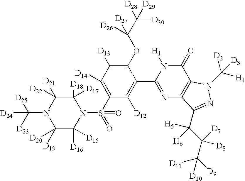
C1([D17])([D18])C([D22])([D21])N(C([D23])([D25])[D24])C([D20])([D19])C([D16])([D15])N1S(C1=C([D14])C([D13])=C(OC(C([D28])([D30])[D29])([D27])[D26])C(C2=NC3=C(C(=O)N2[H1])N(C([H4])([D2])[D3])N=C3C(C(C([D9])([D11])[D10])([D7])[D8])([H5])[H6])=C1[D12])(=O)=O
